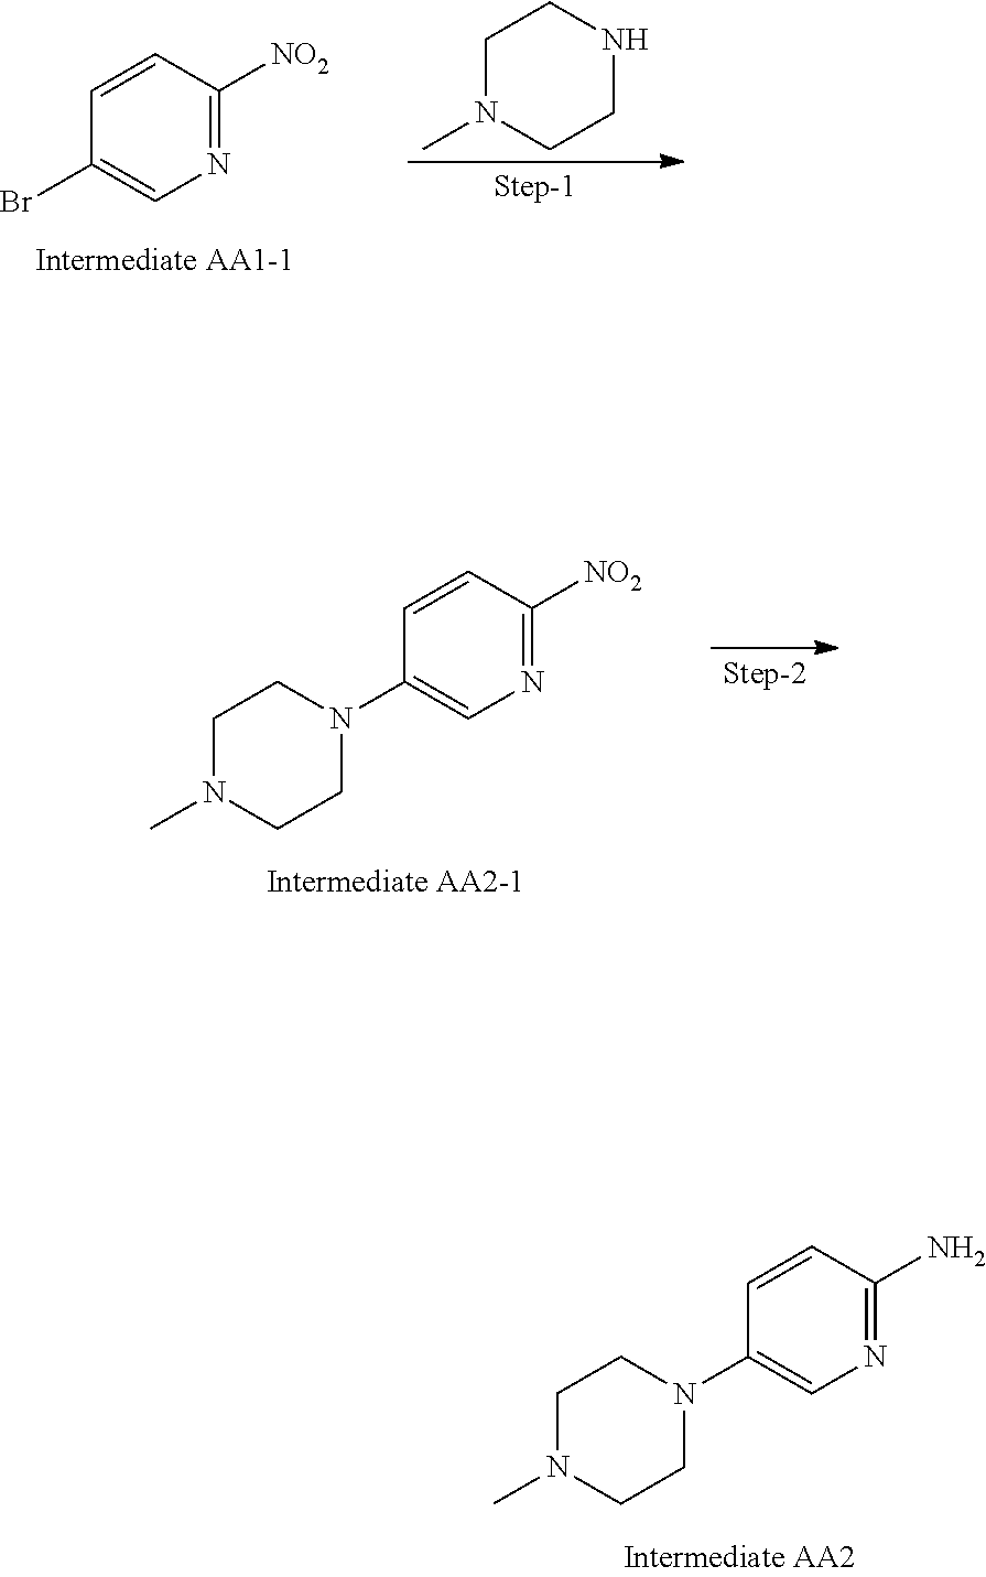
BrC1=CN=C([NO2])C=C1.C1CN(C)CCN1.C1CN(C)CCN1C1=CN=C([NO2])C=C1.C1CN(C)CCN1C1=CN=C(N)C=C1
